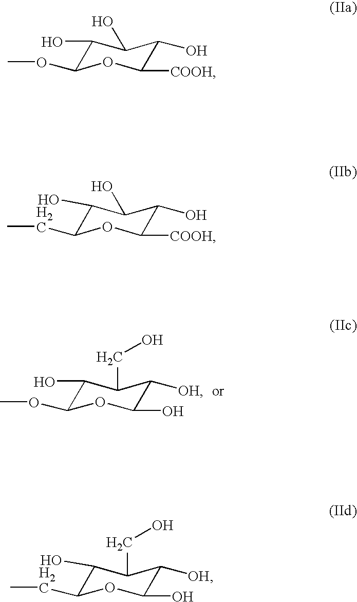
C1(O)C(OC)OC(O)C([OH])C1CO.C1(O)C(OC)OC([COOH])C(O)C1O.C1(O)C(CC)OC([COOH])C(O)C1O.C1(O)C(CC)OC(O)C([OH])C1CO
